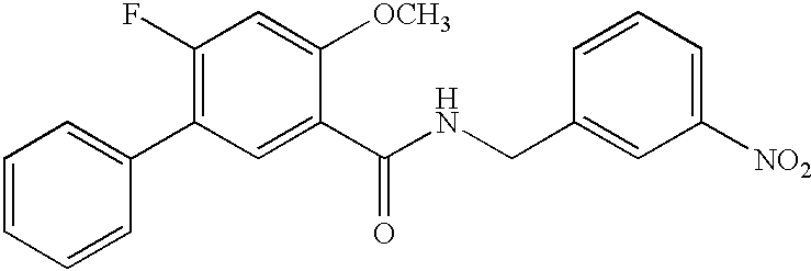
C1(F)=C(C2=CC=CC=C2)C=C(C(NCC2=CC([NO2])=CC=C2)=O)C([OCH3])=C1
